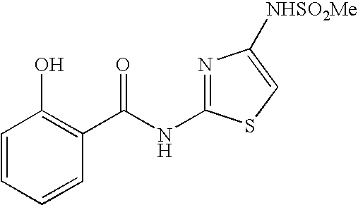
C1=CC=CC(C(NC2=NC([NHSO2Me])=CS2)=O)=C1O
